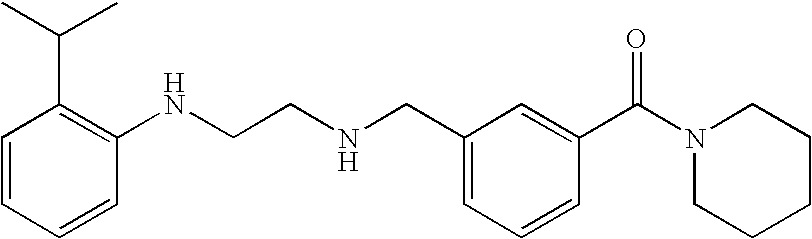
C1=CC=CC(NCCNCC2=CC=CC(C(N3CCCCC3)=O)=C2)=C1C(C)C
